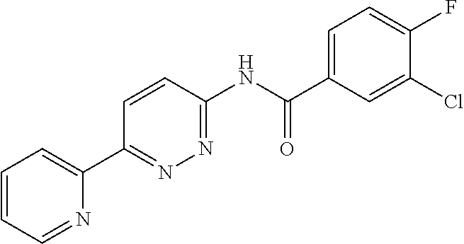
C1=CC=NC(C2=NN=C(NC(C3=CC=C(F)C(Cl)=C3)=O)C=C2)=C1
